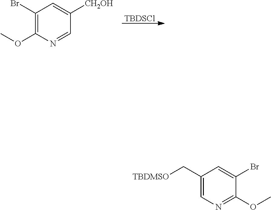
[TBDSCl].C1(Br)=C(OC)N=CC([CH2OH])=C1.C1(C[TBDMSO])=CN=C(OC)C(Br)=C1
